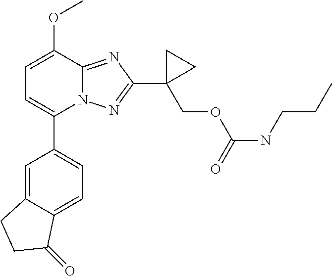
C1=C(C2=CC=C3C(=C2)CCC3=O)N2C(=NC(C3(COC(NCCC)=O)CC3)=N2)C(OC)=C1
